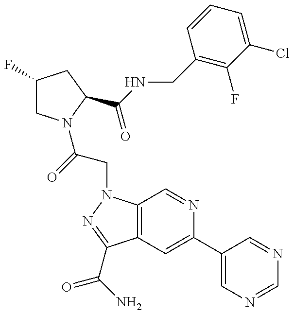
C1(F)CN(C(CN2C3=C(C(C(=O)N)=N2)C=C(C2=CN=CN=C2)N=C3)=O)C(C(=O)NCC2=C(F)C(Cl)=CC=C2)C1
